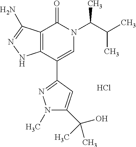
N1(C)C(C(C)(O)C)=CC(C2=CN(C(C(C)C)C)C(=O)C3=C2NN=C3N)=N1.Cl
